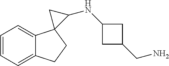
C1=CC=C2C(=C1)CCC21C(NC2CC(CN)C2)C1
